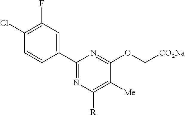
C1(C2=CC(F)=C(Cl)C=C2)=NC([R])=C([Me])C(OC[CO2Na])=N1
